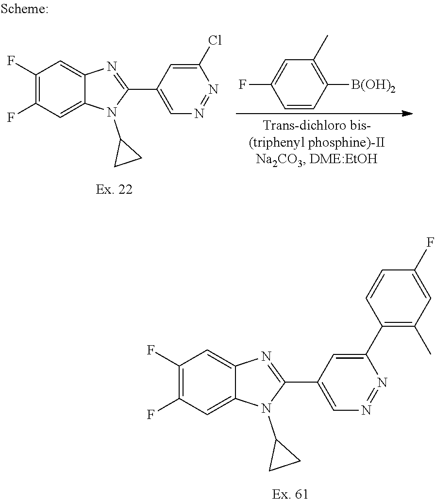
C1(F)=C(F)C=C2C(=C1)N=C(C1=CN=NC(C3=C(C)C=C(F)C=C3)=C1)N2C1CC1.C1(F)=C(F)C=C2C(=C1)N=C(C1=CN=NC(Cl)=C1)N2C1CC1.C1=CC([B(OH)2])=C(C)C=C1F
